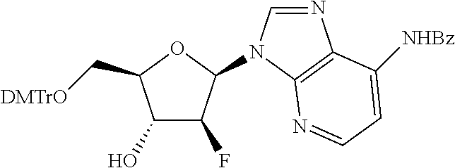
C1(O)C(F)C(N2C=NC3=C2N=CC=C3[NHBz])OC1C[DMTrO]
